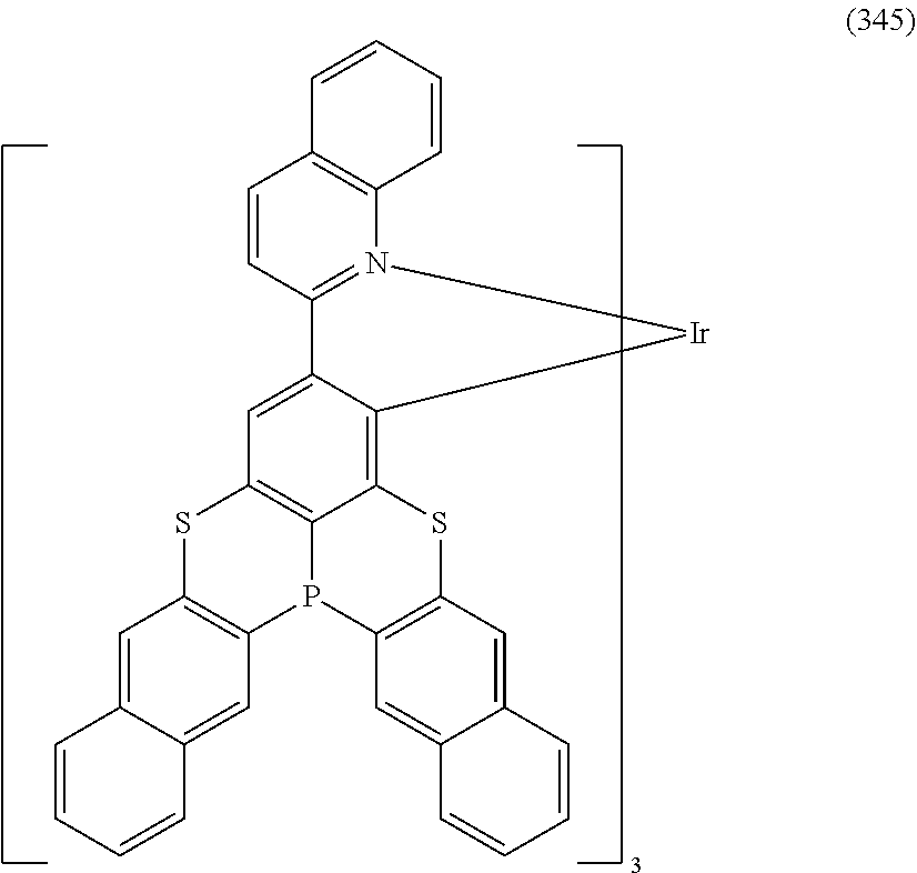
C1=C2C(=CC3=C1SC1=C4P3C3=C(SC4=C4C(=C1)C1=N(C5=C(C=C1)C=CC=C5)[Ir]4)C=C1C(=C3)C=CC=C1)C=CC=C2
